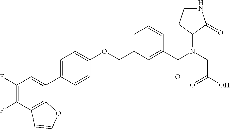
C1(F)=C(F)C2=C(C(C3=CC=C(OCC4=CC=CC(C(N(CC(O)=O)C5C(=O)NCC5)=O)=C4)C=C3)=C1)OC=C2
